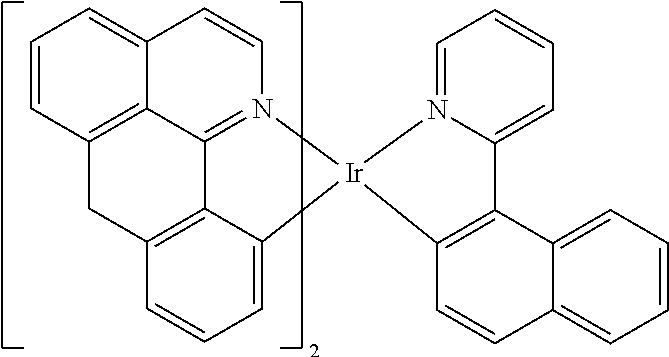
C1=CC2=C3C(=C1)C=CN1=C3C3=C(C=CC=C3[Ir]13N1=CC=CC=C1C1=C3C=CC3=CC=CC=C13)C2
